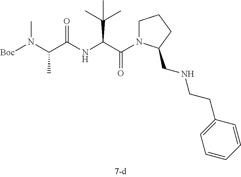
C1CCC(CNCCC2=CC=CC=C2)N1C(C(NC(C(N([Boc])C)C)=O)C(C)(C)C)=O
